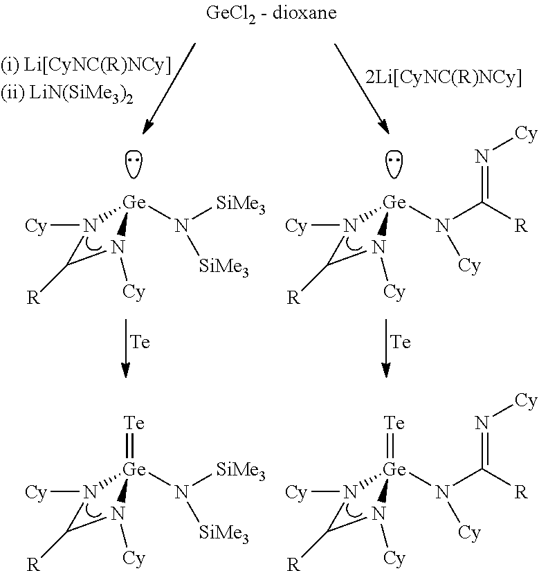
[Ge]1(N([SiMe3])[SiMe3])N([Cy])C([R])N1[Cy].[Te].[Ge]1(N([SiMe3])[SiMe3])(=[Te])N([Cy])C([R])N1[Cy].[Ge]1(N(C([R])=N[Cy])[Cy])N([Cy])C([R])N1[Cy].[Te].[Ge]1(N(C([R])=N[Cy])[Cy])(=[Te])N([Cy])C([R])N1[Cy]
